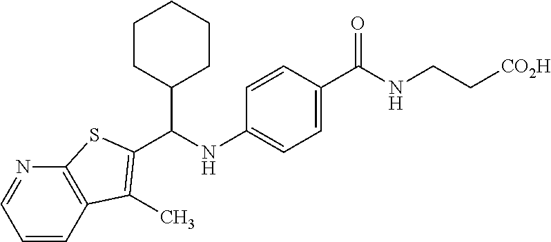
C1=C(C(NCC[CO2H])=O)C=CC(NC(C2CCCCC2)C2=C(C)C3=C(N=CC=C3)S2)=C1
